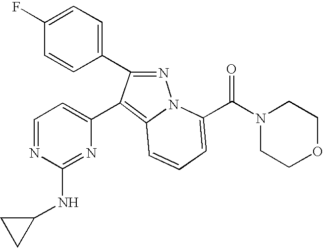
C1(F)=CC=C(C2=NN3C(=C2C2=CC=NC(NC4CC4)=N2)C=CC=C3C(N2CCOCC2)=O)C=C1
